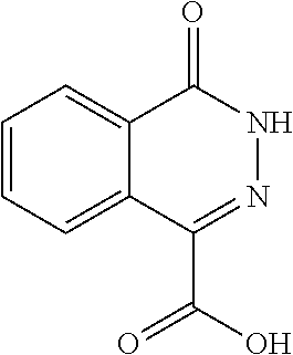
C1=CC=C2C(=C1)C(=O)NN=C2C(=O)O
